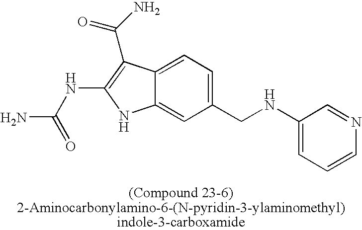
C12=CC=C(CNC3=CC=CN=C3)C=C1NC(NC(N)=O)=C2C(=O)N
